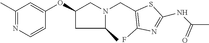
C1(C)=NC=CC(OC2CN(CC3=C(F)N=C(NC(C)=O)S3)C(C)C2)=C1
